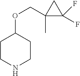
C1CNCCC1OCC1(C)C(F)(F)C1
